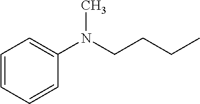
C1=CC=CC(N(CCCC)C)=C1
